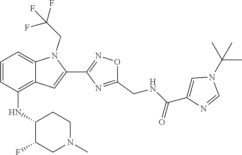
C1=CC(NC2C(F)CN(C)CC2)=C2C(=C1)N(CC(F)(F)F)C(C1=NOC(CNC(C3=CN(C(C)(C)C)C=N3)=O)=N1)=C2
